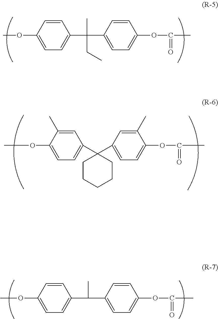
C1=CC(OC)=CC=C1C(C1=CC=C(OC(C)=O)C=C1)(C)CC.C1=C(C)C(OC)=CC=C1C1(C2=CC=C(OC(C)=O)C(C)=C2)CCCCC1.C1=CC(OC)=CC=C1C(C1=CC=C(OC(C)=O)C=C1)C
